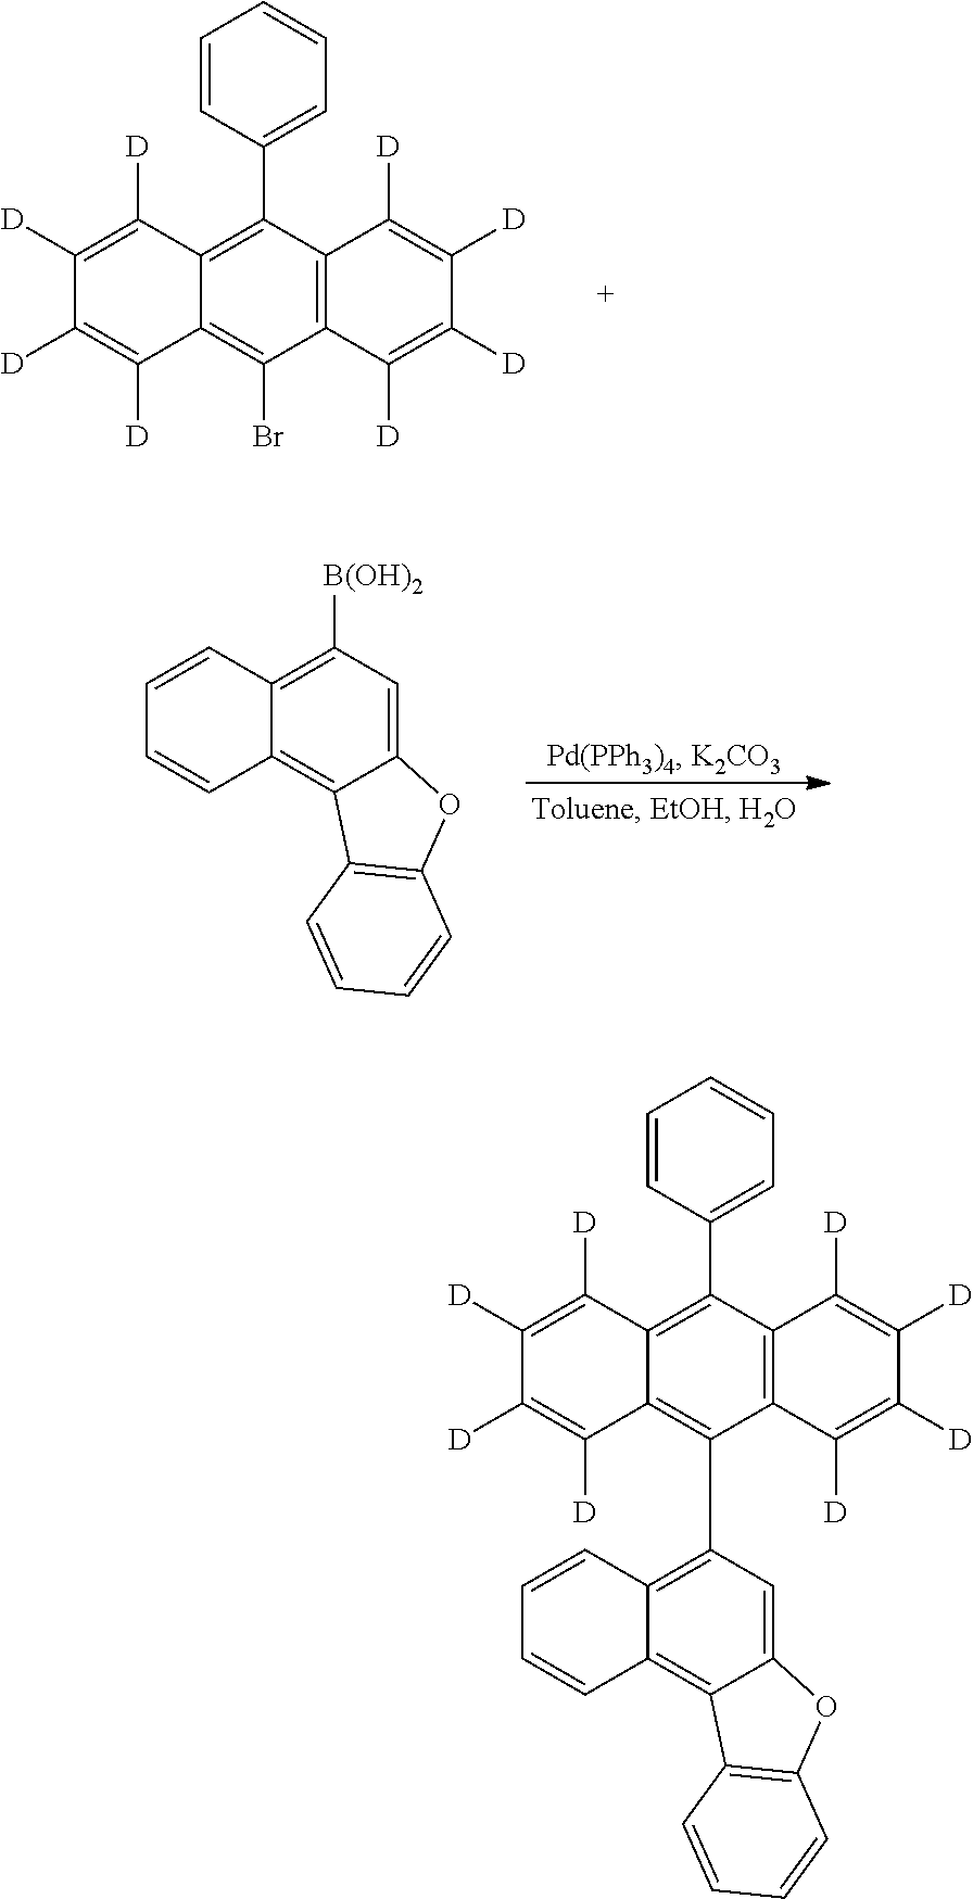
C1([D])=C([D])C([D])=C([D])C2=C(Br)C3=C(C(C4=CC=CC=C4)=C12)C([D])=C([D])C([D])=C3[D].C1=CC=CC2=C3C(=CC([B(OH)2])=C12)OC1=C3C=CC=C1.C1([D])=C([D])C([D])=C([D])C2=C(C3=C4C=CC=CC4=C4C(=C3)OC3=C4C=CC=C3)C3=C(C(C4=CC=CC=C4)=C12)C([D])=C([D])C([D])=C3[D]
